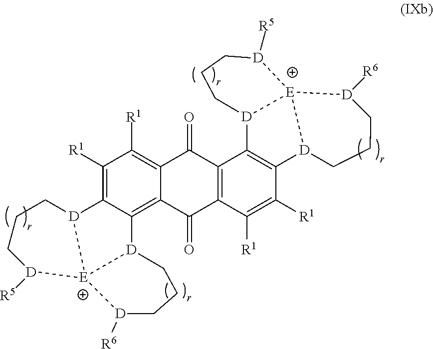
C12=C(C(=O)C3=C4C(=C([R1])C([R1])=C3C1=O)[D]1CCC[D]([R5])[E]13[D]4CCC[D]3[R6])C([R1])=C([R1])C1=C2[D]2CCC[D]([R5])[E]23[D]1CCC[D]3[R6]
